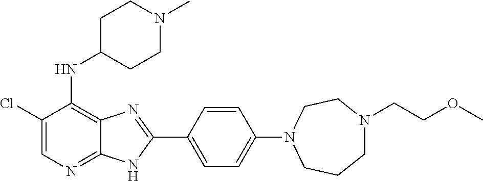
C1(Cl)=CN=C2C(=C1NC1CCN(C)CC1)N=C(C1=CC=C(N3CCCN(CCOC)CC3)C=C1)N2
